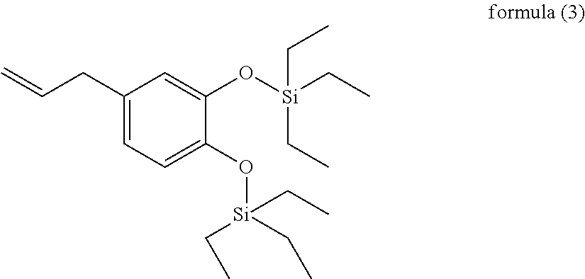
C1(CC=C)=CC=C(O[Si](CC)(CC)CC)C(O[Si](CC)(CC)CC)=C1
